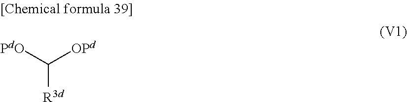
C([OPd])([PdO])[R3d]
